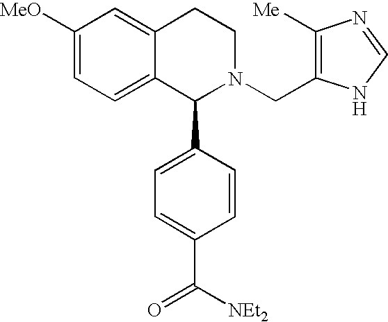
C1([MeO])=CC=C2C(=C1)CCN(CC1=C([Me])N=CN1)C2C1=CC=C(C([NEt2])=O)C=C1
